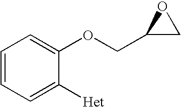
C1=CC=C([Het])C(OCC2CO2)=C1
